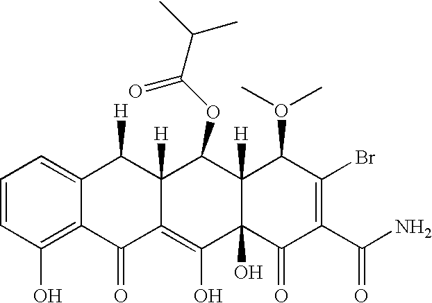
C1=CC(O)=C2C(=C1)C([H])C1([H])C(=C(O)C3(O)C([H])(C1OC(=O)C(C)C)C(O(C)C)C(Br)=C(C(N)=O)C3=O)C2=O
